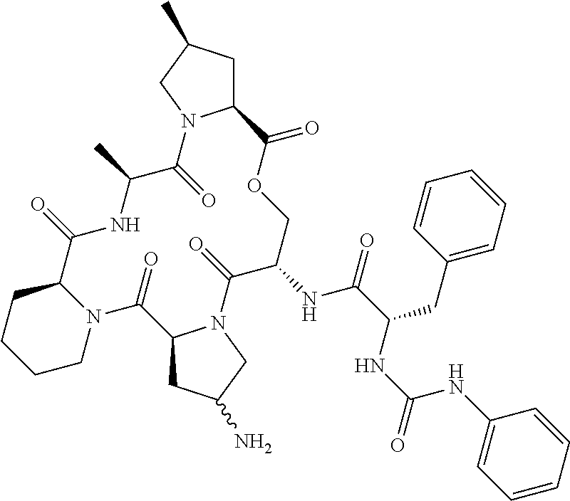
N12C(CCCC1)C(=O)NC(C)C(=O)N1C(CC(C)C1)C(=O)OCC(NC(C(NC(NC1=CC=CC=C1)=O)CC1=CC=CC=C1)=O)C(=O)N1C(C2=O)CC(N)C1
